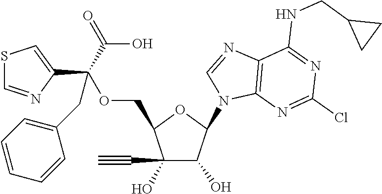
C1(C#C)(O)C(O)C(N2C3=C(N=C2)C(NCC2CC2)=NC(Cl)=N3)OC1COC(C1=CSC=N1)(C(O)=O)CC1=CC=CC=C1
